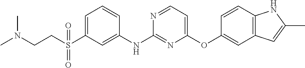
C1=C(S(CCN(C)C)(=O)=O)C=C(NC2=NC(OC3=CC4=C(C=C3)NC(C)=C4)=CC=N2)C=C1
